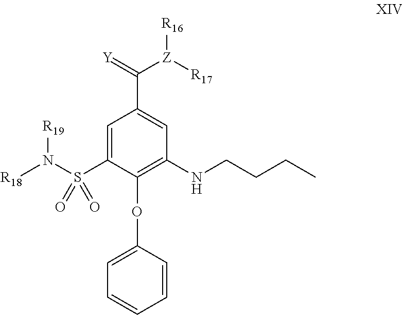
C1=C(S(N([R18])[R19])(=O)=O)C(OC2=CC=CC=C2)=C(NCCCC)C=C1C(=[Y])[Z]([R17])[R16]
